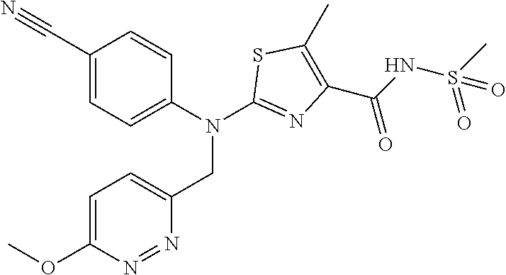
C1(N(C2=NC(C(=O)NS(C)(=O)=O)=C(C)S2)CC2=CC=C(OC)N=N2)=CC=C(C#N)C=C1
